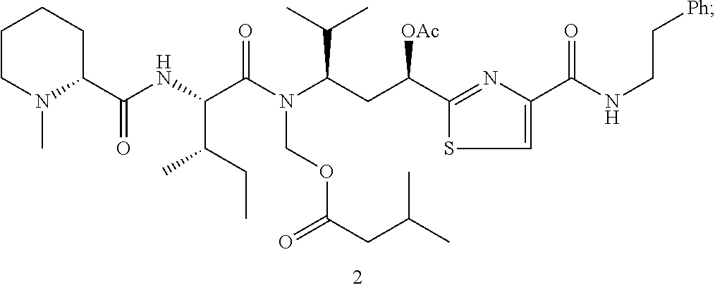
C1CN(C)C(C(NC(C(CC)C)C(N(COC(CC(C)C)=O)C(CC(C2=NC(C(NCC[Ph])=O)=CS2)[OAc])C(C)C)=O)=O)CC1
